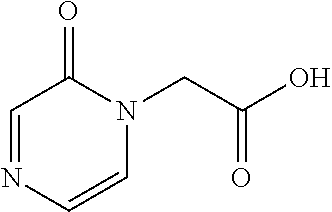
C1=NC=CN(CC(=O)O)C1=O
